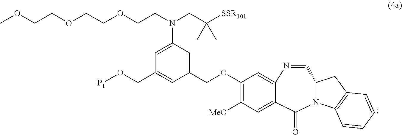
C1=NC2=CC(OCC3=CC(N(CCOCCOCCOC)CC([SSR101])(C)C)=CC(CO[P1])=C3)=C([MeO])C=C2C(=O)N2C1CC1=C2C=CC=C1
